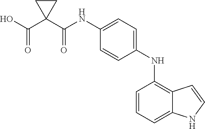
OC(C1(C(NC2=CC=C(NC3=C4C(=CC=C3)NC=C4)C=C2)=O)CC1)=O
